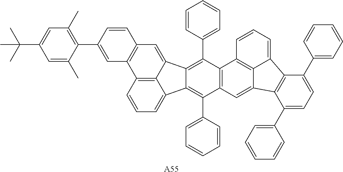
C12=C3C(=CC=C1)C1=C(C4=CC=CC=C4)C4=C(C(C5=CC=CC=C5)=C1C3=CC1=C2C=C(C2=C(C)C=C(C(C)(C)C)C=C2C)C=C1)C1=C2C(=C4)C3=C(C2=CC=C1)C(C1=CC=CC=C1)=CC=C3C1=CC=CC=C1.[A55]
